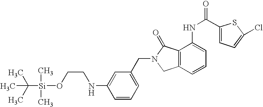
C1=CC=C(CN2CC3=C(C2=O)C(NC(=O)C2=CC=C(Cl)S2)=CC=C3)C=C1NCCO[Si](C)(C)C(C)(C)C
